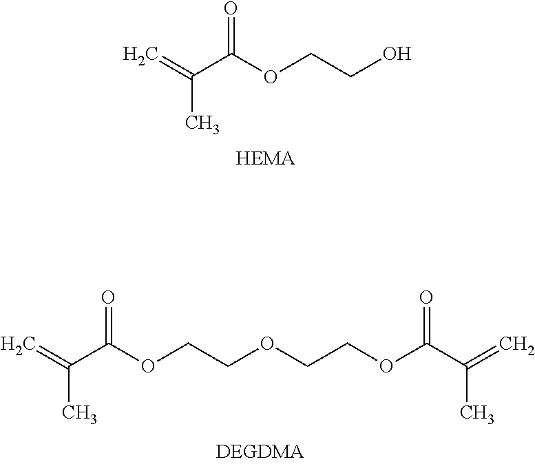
C=C(C(OCCO)=O)C.C=C(C(OCCOCCOC(C(=C)C)=O)=O)C
